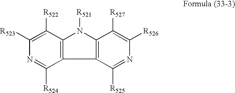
C12=C(N([R521])C3=C1C([R524])=NC([R523])=C3[R522])C([R527])=C([R526])N=C2[R525]
